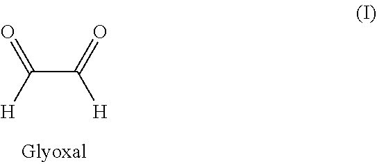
C(C([H])=O)(=O)[H]
